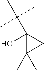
C1(O)(C(C)(C)C)C(C)(C)C1
